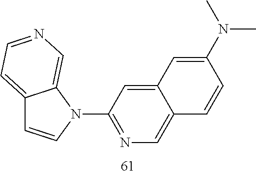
C12=CC=NC=C1N(C1=NC=C3C(=C1)C=C(N(C)C)C=C3)C=C2
